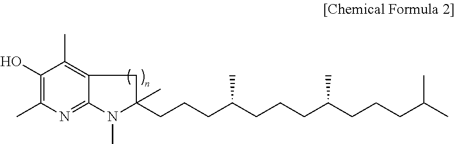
C1(O)=C(C)N=C2C(=C1C)CC(C)(CCCC(CCCC(CCCC(C)C)C)C)N2C
